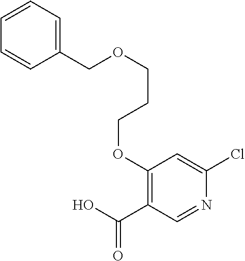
C1(COCCCOC2=C(C(O)=O)C=NC(Cl)=C2)=CC=CC=C1
